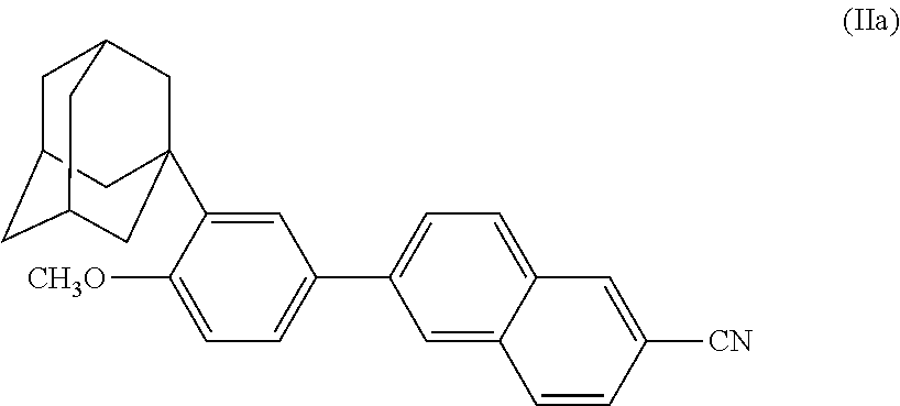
C1(C2=CC=C3C(=C2)C=CC([CN])=C3)=CC=C([CH3O])C(C23CC4CC(CC(C2)C4)C3)=C1
